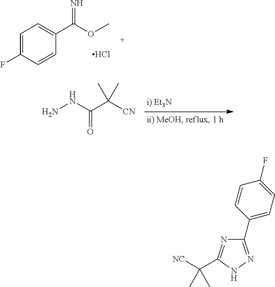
C1=C(F)C=CC(C(OC)=N)=C1.Cl.NNC(C([CN])(C)C)=O.C1(C2=CC=C(F)C=C2)=NNC(C([NC])(C)C)=N1
